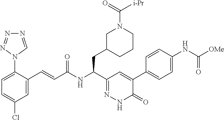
C1=C(N2N=NN=C2)C(C=CC(NC(C2=NNC(=O)C(C3=CC=C(NC([OMe])=O)C=C3)=C2)CC2CCCN(C([i-Pr])=O)C2)=O)=CC(Cl)=C1
